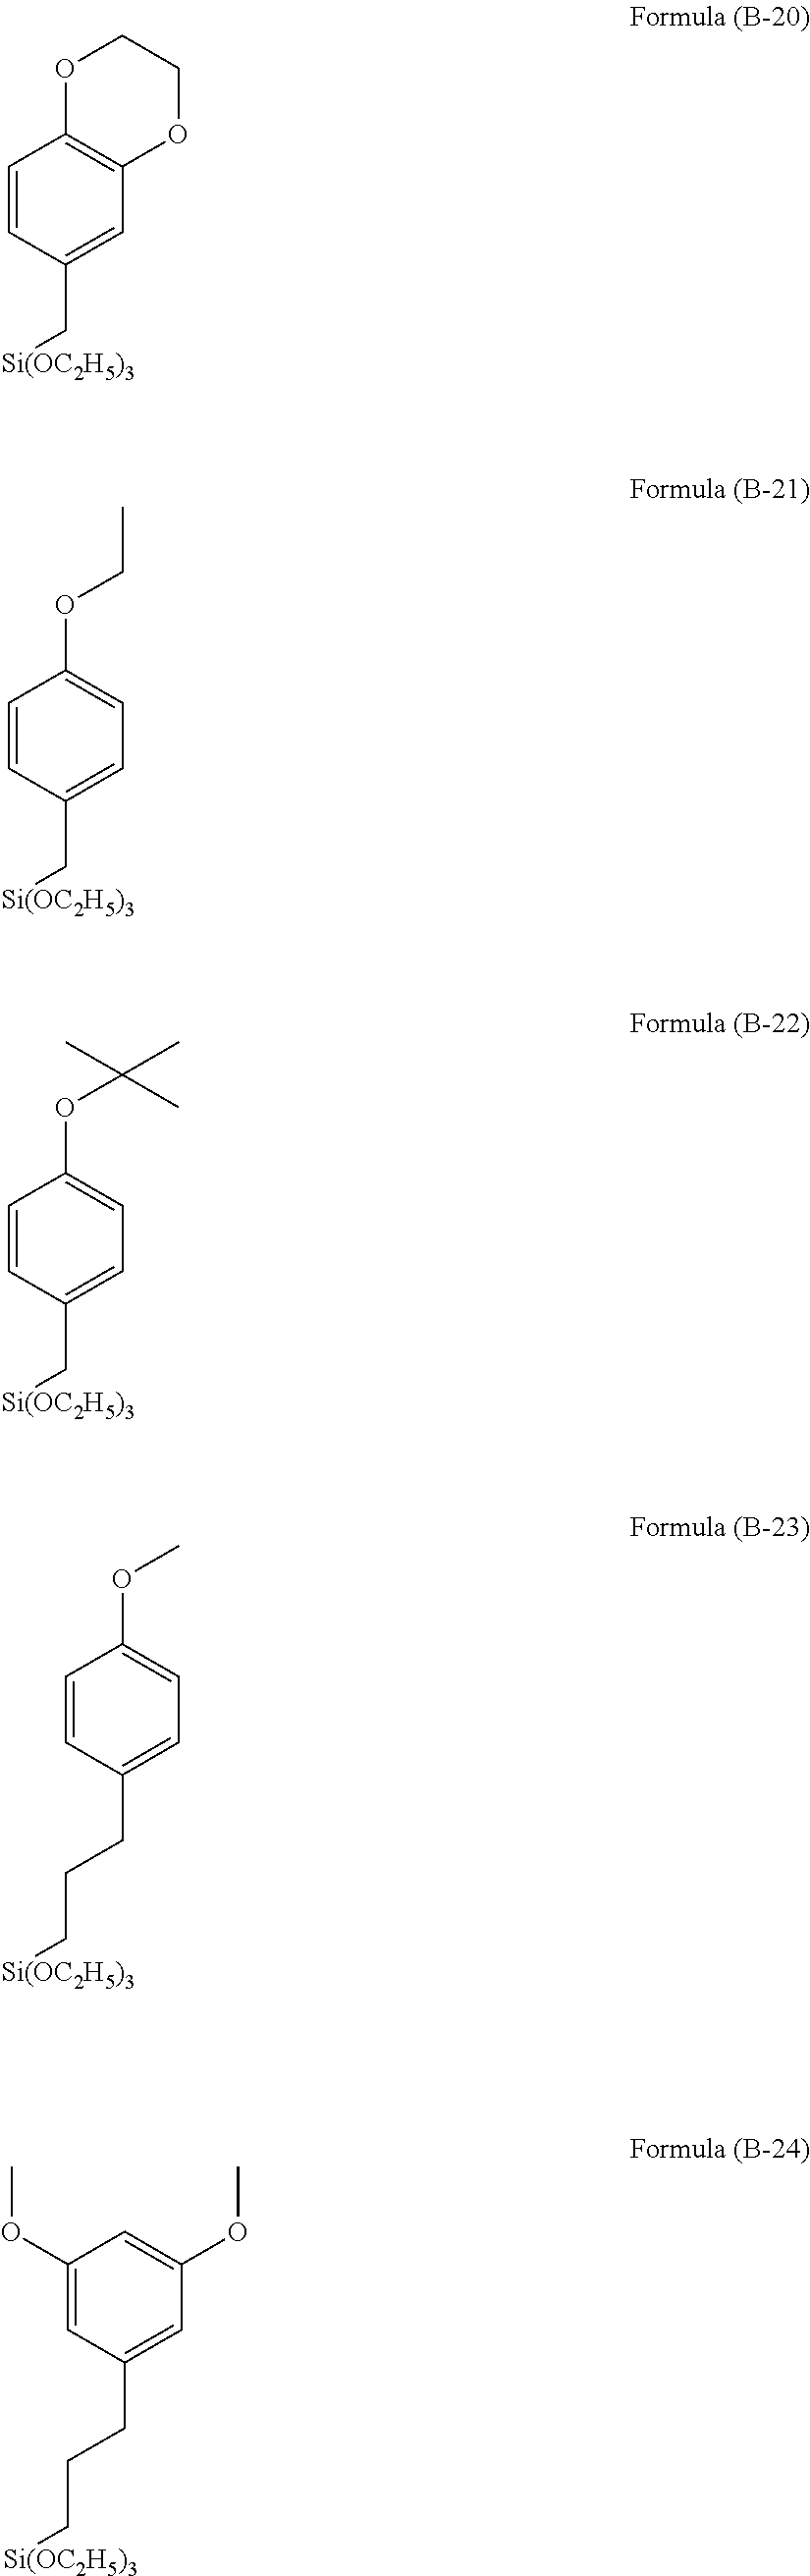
C1=CC(C[Si(OC2H5)3])=CC2=C1OCCO2.C1=CC(C[Si(OC2H5)3])=CC=C1OCC.C1=CC(C[Si(OC2H5)3])=CC=C1OC(C)(C)C.C(CC1=CC=C(OC)C=C1)C[Si(OC2H5)3].C(CC1=CC(OC)=CC(OC)=C1)C[Si(OC2H5)3]
